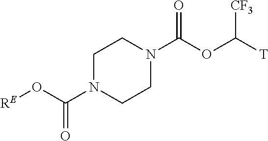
N1(C(O[RE])=O)CCN(C(OC([T])[CF3])=O)CC1
